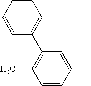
C1=C(C)C=CC(C)=C1C1=CC=CC=C1
